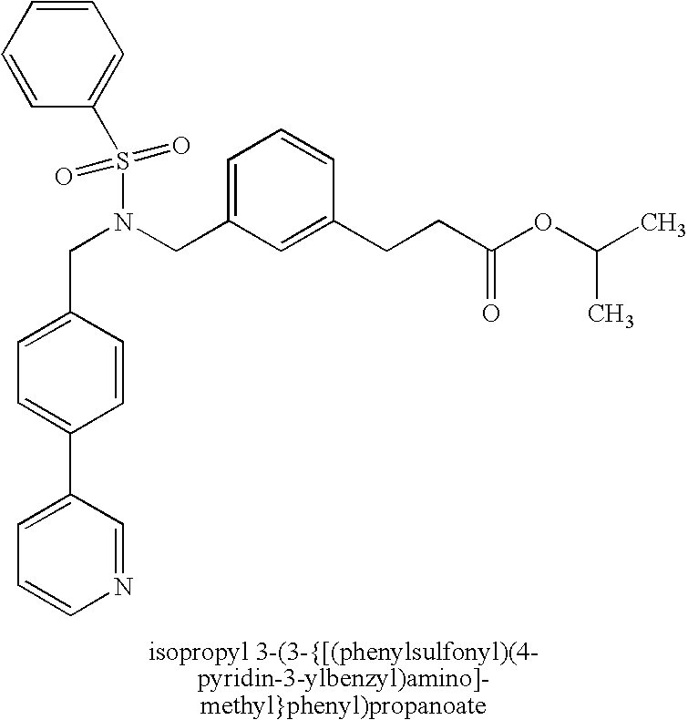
C1=CC(S(=O)(=O)N(CC2=CC=CC(CCC(OC(C)C)=O)=C2)CC2=CC=C(C3=CC=CN=C3)C=C2)=CC=C1
